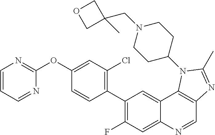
C1=CC=NC(OC2=CC(Cl)=C(C3=C(F)C=C4C(=C3)C3=C(C=N4)N=C(C)N3C3CCN(CC4(C)COC4)CC3)C=C2)=N1
